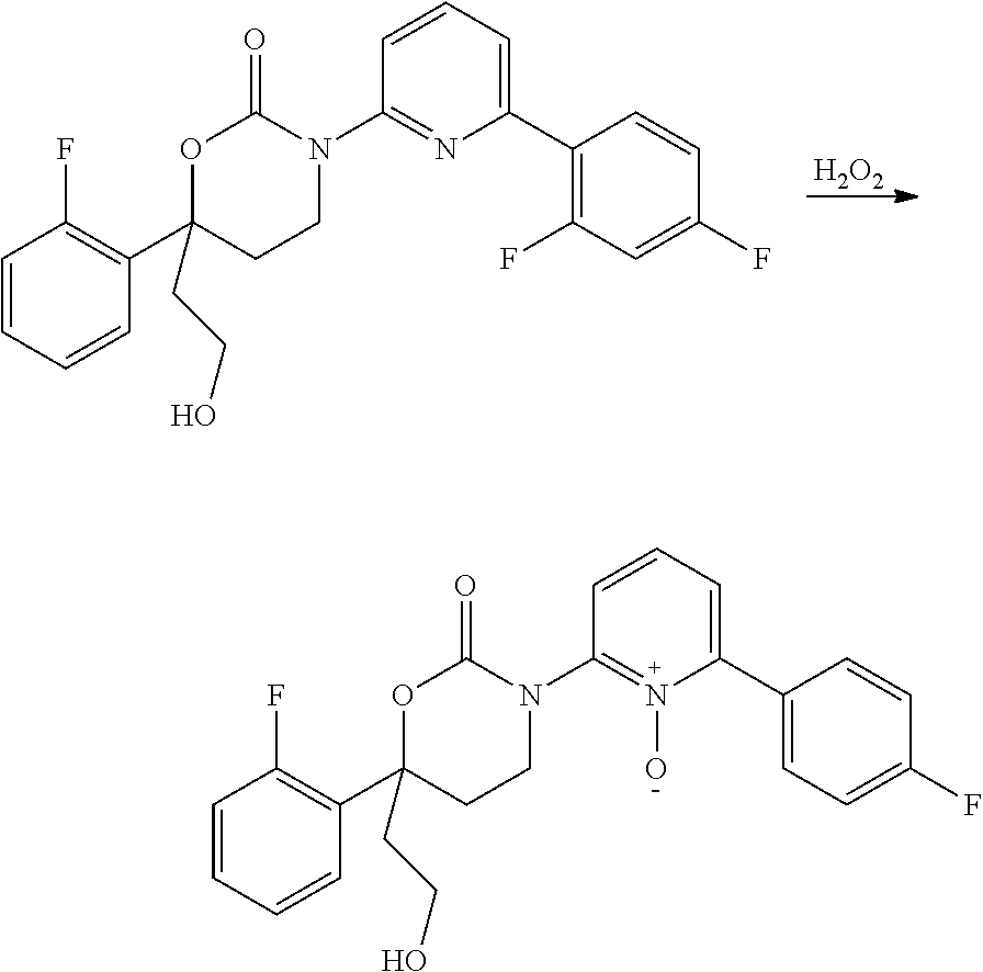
C1=CC=CC(C2(CCO)CCN(C3=NC(C4=C(F)C=C(F)C=C4)=CC=C3)C(=O)O2)=C1F.[H2O2].C1=CC=CC(C2(CCO)CCN(C3=N(O)C(C4=CC=C(F)C=C4)=CC=C3)C(=O)O2)=C1F
